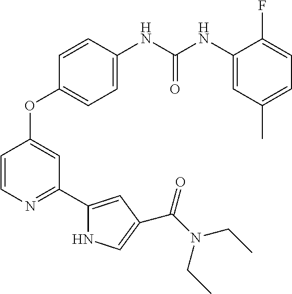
C1=CC(NC(=O)NC2=CC(C)=CC=C2F)=CC=C1OC1=CC(C2=CC(C(N(CC)CC)=O)=CN2)=NC=C1
